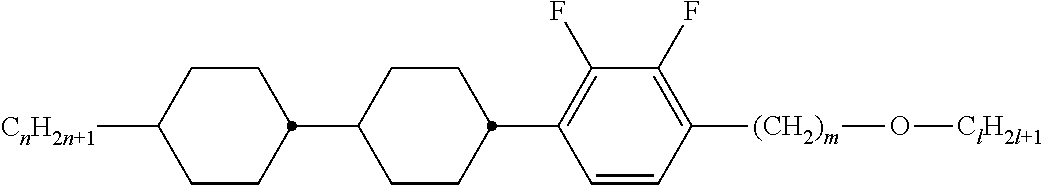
C1CC(C2CCC(C3=C(F)C(F)=C([(CH2)m]O[ClH2l+1])C=C3)CC2)CCC1[CnH2n+1]
